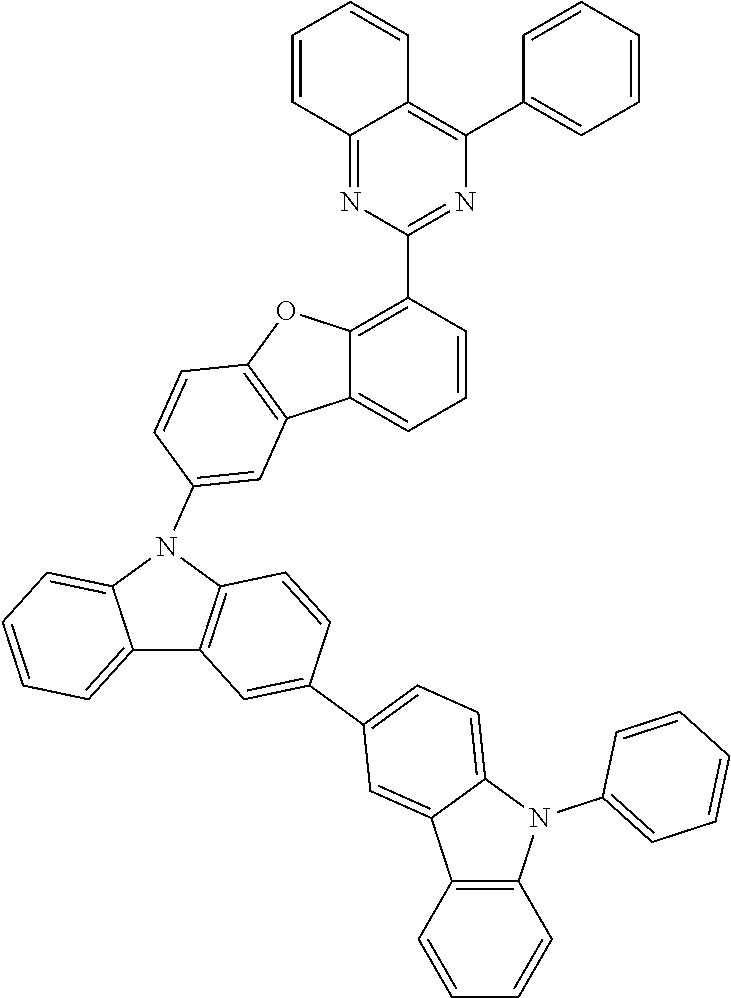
C1=CC=CC=C1C1=C2C(=NC(C3=C4C(=CC=C3)C3=C(O4)C=CC(N4C5=C(C6=CC=CC=C64)C=C(C4=CC=C6N(C7=CC=CC=C7)C7=C(C6=C4)C=CC=C7)C=C5)=C3)=N1)C=CC=C2
